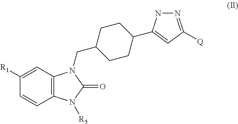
C1([R1])=CC2=C(C=C1)N([R5])C(=O)N2CC1CCC(C2=CC([Q])=NN2)CC1
